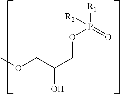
COCC(COP([R1])(=O)[R2])O
